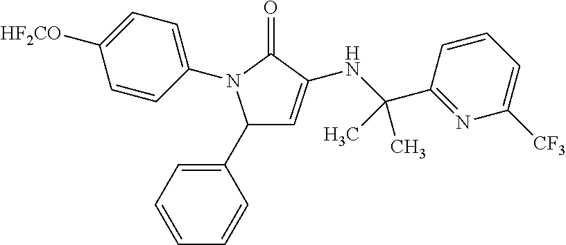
C1(C2=CC=CC=C2)C=C(NC(C2=NC([CF3])=CC=C2)(C)C)C(=O)N1C1=CC=C([HF2CO])C=C1
